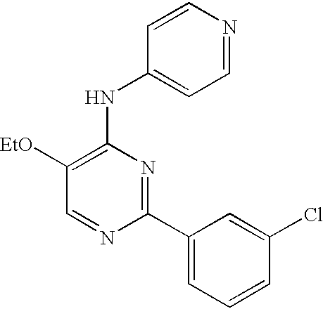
C1=NC(C2=CC=CC(Cl)=C2)=NC(NC2=CC=NC=C2)=C1[EtO]
